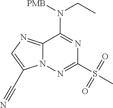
C12=NC=C(C#N)N1N=C(S(=O)(C)=O)N=C2N([PMB])CC
